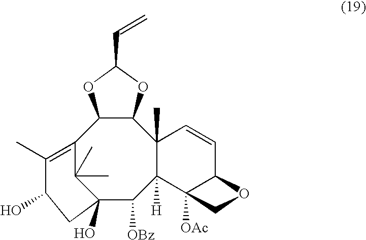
OC1C(C)=C2C3C(C4(C)C([H])(C([OBz])C(O)(C2(C)C)C1)C1([OAc])C(C=C4)OC1)OC(C=C)O3
